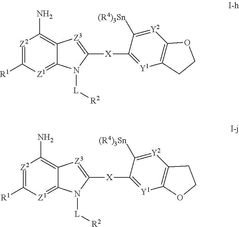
C12=C(N)[Z2]=C([R1])[Z1]=C1N([L][R2])C([X]C1=[Y1]C3=C([Y2]=C1[(R4)3Sn])OCC3)=[Z3]2.C12=C(N)[Z2]=C([R1])[Z1]=C1N([L][R2])C([X]C1=[Y1]C3=C([Y2]=C1[(R4)3Sn])CCO3)=[Z3]2
